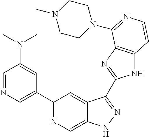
C1=NC=C(C2=NC=C3C(=C2)C(C2=NC4=C(N2)C=CN=C4N2CCN(C)CC2)=NN3)C=C1N(C)C
